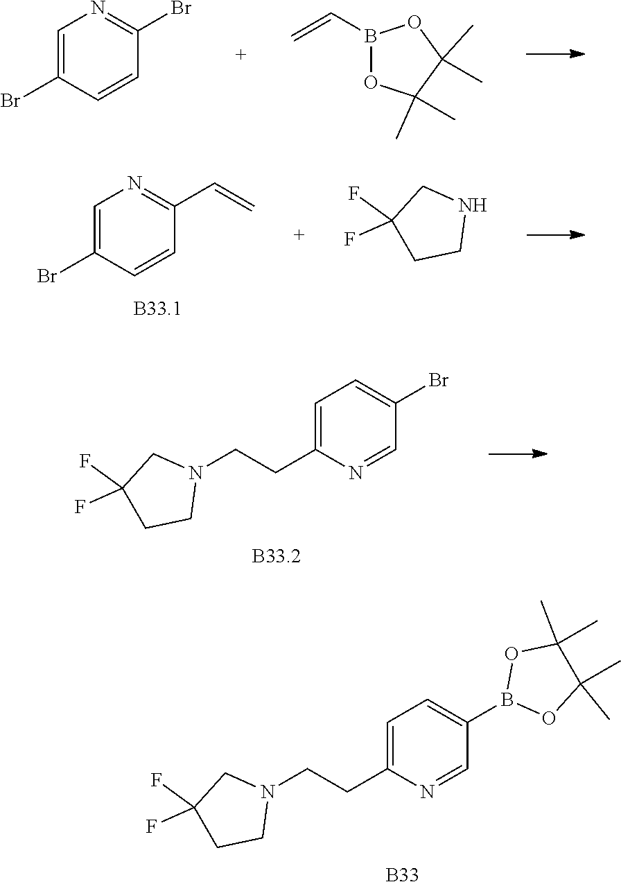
N1(CCC2=CC=C(Br)C=N2)CC(F)(F)CC1.N1(CCC2=CC=C(B3OC(C)(C)C(C)(C)O3)C=N2)CC(F)(F)CC1.[B33].C1=C(Br)C=CC(Br)=N1.B1(C=C)OC(C)(C)C(C)(C)O1.C1=C(Br)C=CC(C=C)=N1.N1CC(F)(F)CC1
